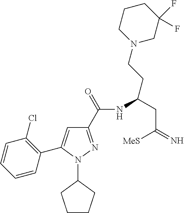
C1(C(=O)NC(CC(=N)[MeS])CCN2CC(F)(F)CCC2)=NN(C2CCCC2)C(C2=C(Cl)C=CC=C2)=C1
